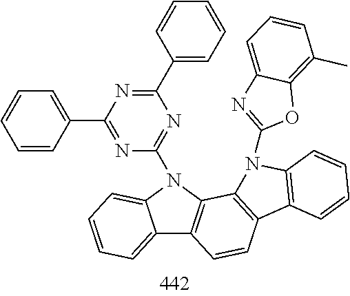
C12=CC=CC=C1N(C1=NC(C3=CC=CC=C3)=NC(C3=CC=CC=C3)=N1)C1=C2C=CC2=C1N(C1=NC3=CC=CC(C)=C3O1)C1=C2C=CC=C1
